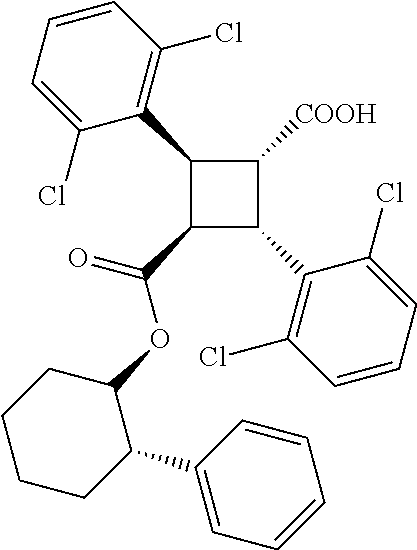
C1(C2=C(Cl)C=CC=C2Cl)C(C(=O)OC2CCCCC2C2=CC=CC=C2)C(C2=C(Cl)C=CC=C2Cl)C1[COOH]
